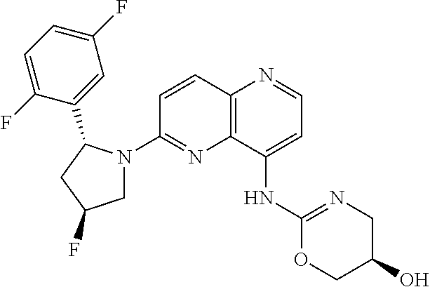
C12=C(C(NC3=NCC(O)CO3)=CC=N1)N=C(N1CC(F)CC1C1=CC(F)=CC=C1F)C=C2
